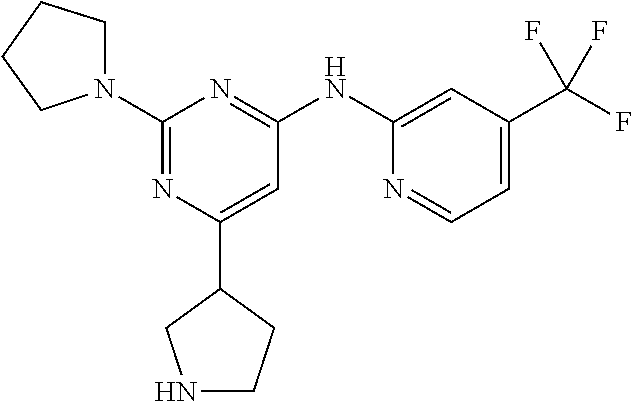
C1(NC2=NC(N3CCCC3)=NC(C3CCNC3)=C2)=CC(C(F)(F)F)=CC=N1
